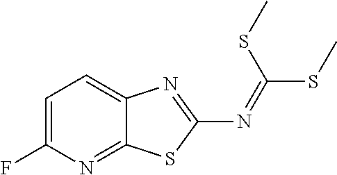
C1=C(F)N=C2C(=C1)N=C(N=C(SC)SC)S2
